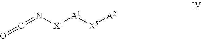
N([X4][A1][X5][A2])=C=O
